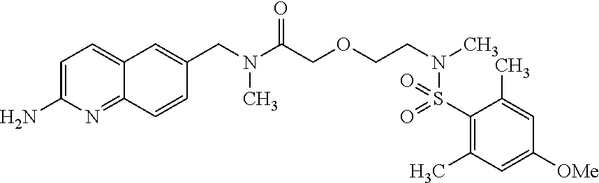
C1(S(N(CCOCC(N(CC2=CC3=CC=C(N)N=C3C=C2)C)=O)C)(=O)=O)=C(C)C=C([OMe])C=C1C
